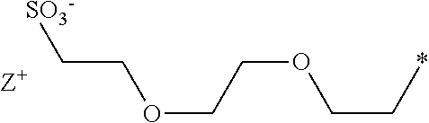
[Z+].[SO3-]CCOCCOCC*
